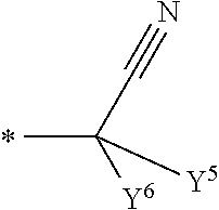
CC(C#N)([Y6])[Y5]
